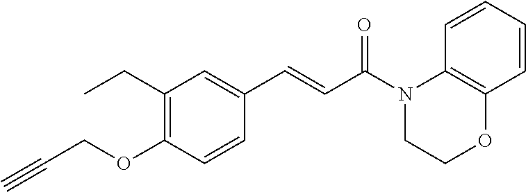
C1(CC)=C(OCC#C)C=CC(C=CC(N2C3=C(C=CC=C3)OCC2)=O)=C1
